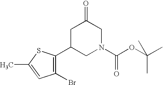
C1(Br)=C(C2CN(C(OC(C)(C)C)=O)CC(=O)C2)SC(C)=C1
